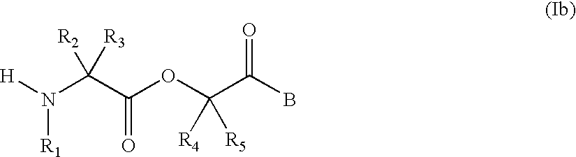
[H]N(C(C(OC(C(B)=O)([R4])[R5])=O)([R2])[R3])[R1]
